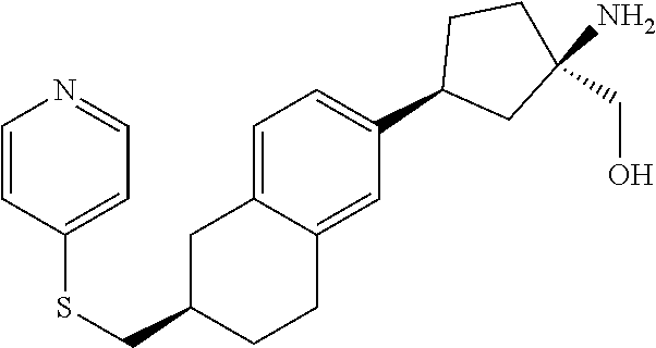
C1=C2C(=CC(C3CC(N)(CO)CC3)=C1)CCC(CSC1=CC=NC=C1)C2
